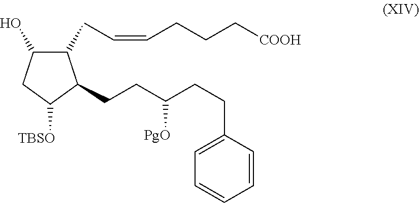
C1(O)C(CC=CCCC[COOH])C(CCC(CCC2=CC=CC=C2)[PgO])C([TBSO])C1
